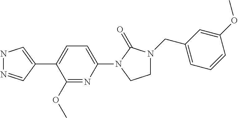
N1N=CC(C2=CC=C(N3C(=O)N(CC4=CC=CC(OC)=C4)CC3)N=C2OC)=C1
